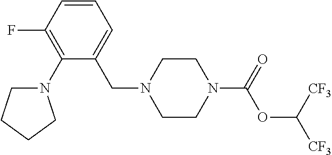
C1=CC(F)=C(N2CCCC2)C(CN2CCN(C(=O)OC([CF3])[CF3])CC2)=C1
